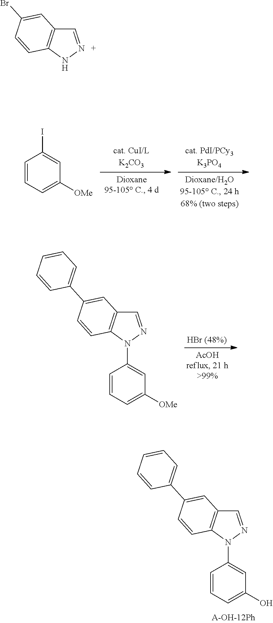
C1=CC=C([OMe])C=C1N1N=CC2=C1C=CC(C1=CC=CC=C1)=C2.C1=CC=C([OMe])C=C1I.C1=CC=C(O)C=C1N1N=CC2=C1C=CC(C1=CC=CC=C1)=C2.C1=NNC2=C1C=C(Br)C=C2
